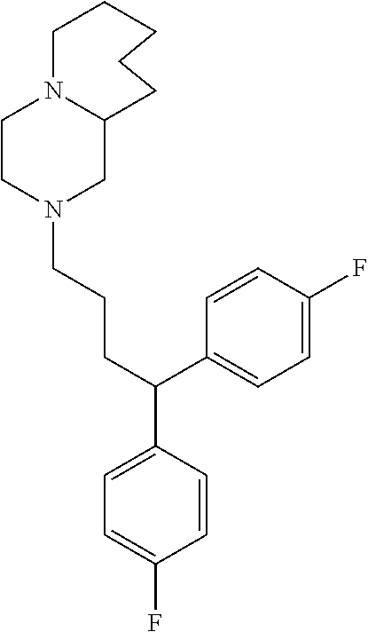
C1=C(C(CCCN2CC3N(CC2)CCCCC3)C2=CC=C(F)C=C2)C=CC(F)=C1
